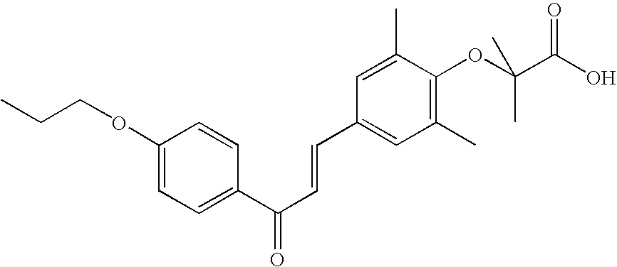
CCCOC1=CC=C(C(C=CC2=CC(C)=C(OC(C(O)=O)(C)C)C(C)=C2)=O)C=C1
